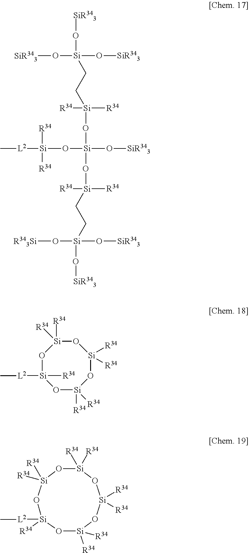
[Si]1([R34])([R34])O[Si]([R34])([L2]C)O[Si]([R34])([R34])O[Si]([R34])([R34])O[Si]([R34])([R34])O1.[SiR343]O[Si](O[SiR343])(O[SiR343])CC[Si]([R34])([R34])O[Si](O[Si]([L2]C)([R34])[R34])(O[Si](CC[Si](O[R343Si])(O[SiR343])O[SiR343])([R34])[R34])O[SiR343].O1[Si]([L2]C)([R34])O[Si]([R34])([R34])O[Si]([R34])([R34])O[Si]1([R34])[R34]
